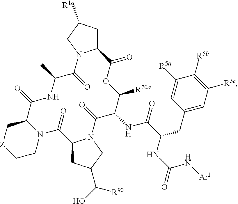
C1C([R1a])CN2C1C(=O)OC([R70a])C(NC(=O)C(NC(=O)N[Ar1])CC1=CC([R5c])=C([R5b])C([R5a])=C1)C(=O)N1C(CC(C(O)[R90])C1)C(=O)N1C(C(=O)NC(C)C2=O)C[Z]CC1
